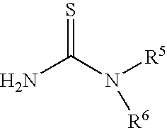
S=C(N([R5])[R6])N
